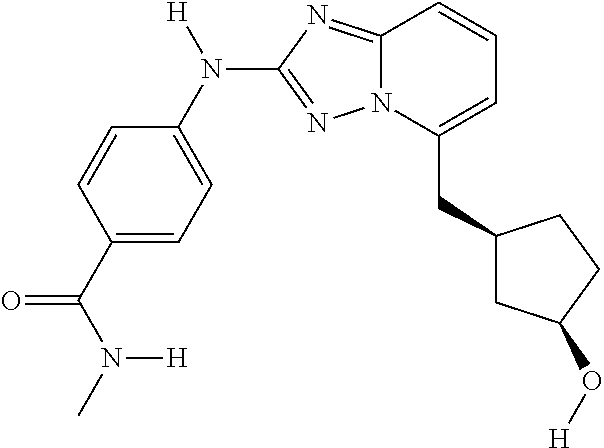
C(C1=CC=CC2=NC(N(C3=CC=C(C(N(C)[H])=O)C=C3)[H])=NN12)C1CC(O[H])CC1
